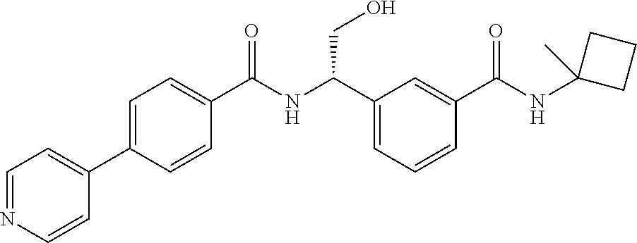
C1(C2=CC=NC=C2)=CC=C(C(NC(C2=CC=CC(C(NC3(C)CCC3)=O)=C2)CO)=O)C=C1
